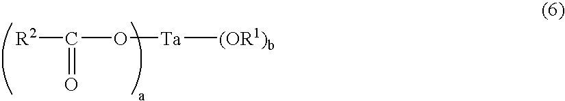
[R2]C(O[Ta][(OR1)b])=O
